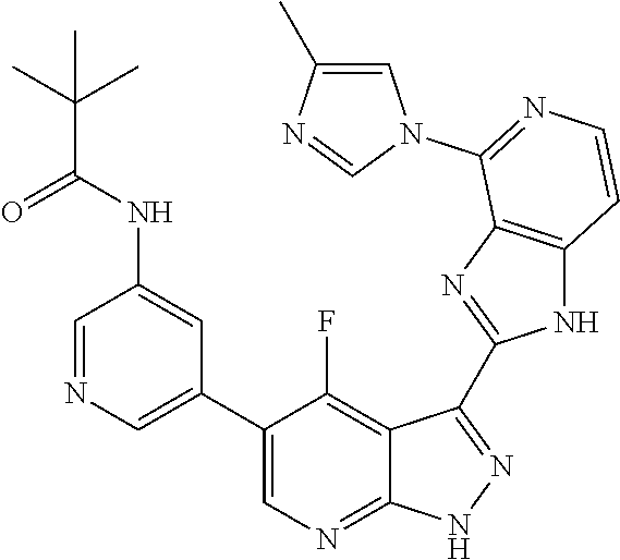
C1=NC=C(C2=CN=C3C(=C2F)C(C2=NC4=C(N2)C=CN=C4N2C=C(C)N=C2)=N[N H]3)C=C1NC(C(C)(C)C)=O
